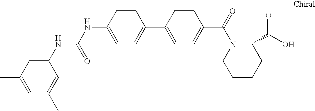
C1(C)=CC(C)=CC(NC(NC2=CC=C(C3=CC=C(C(=O)N4CCCCC4C(O)=O)C=C3)C=C2)=O)=C1
